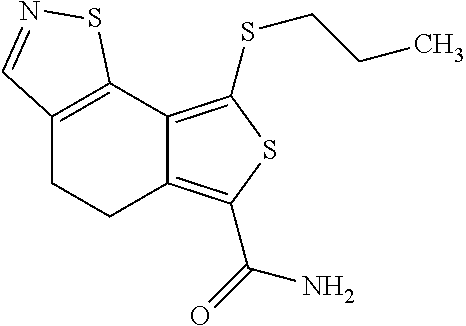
C12=C(C3=C(SCCC)SC(C(=O)N)=C3CC1)SN=C2
